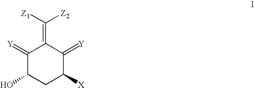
C1(=[Y])C(O)CC([X])C(=[Y])C1=C([Z2])[Z1]
